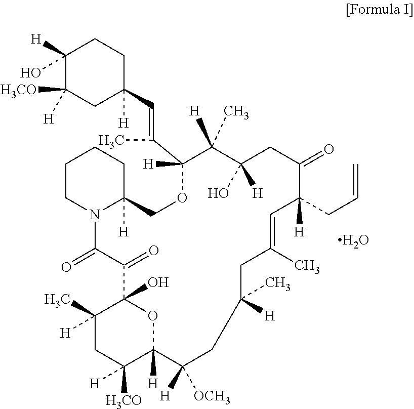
C1(O)([H])C([H3CO])([H])CC([H])(C=C(C)C2([H])C(C)([H])C(O)([H])CC(=O)C(CC=C)([H])C=C(C)CC(C)([H])CC([H])([OCH3])C3([H])C([H3CO])([H])CC(C)([H])C(O)(C(=O)C(=O)N4C([H])(CO2)CCCC4)O3)CC1.O
